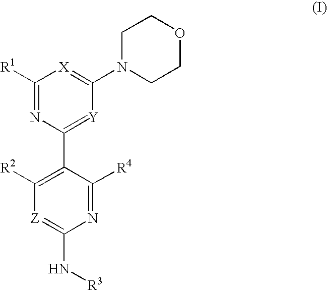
C1([R2])=C(C2=[Y]C(N3CCOCC3)=[X]C([R1])=N2)C([R4])=NC(N[R3])=[Z]1
